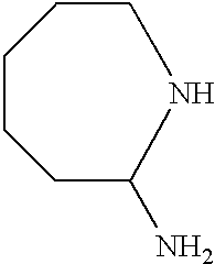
C1C(N)NCCCC1
